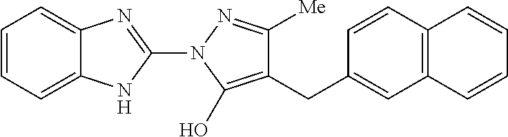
C1=CC=C2C(=C1)N=C(N1C(O)=C(CC3=CC4=C(C=C3)C=CC=C4)C([Me])=N1)N2
